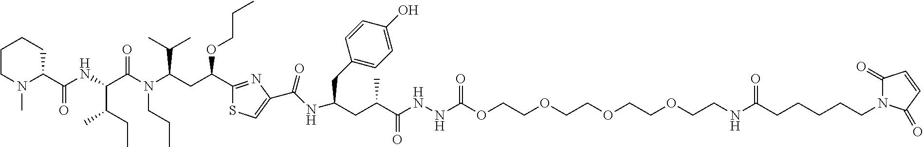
CN1CCCCC1C(NC(C(N(C(C(C)C)CC(C1=NC(C(NC(CC(C(NNC(OCCOCCOCCOCCNC(CCCCCN2C(=O)C=CC2=O)=O)=O)=O)C)CC2=CC=C(O)C=C2)=O)=CS1)OCCC)CCC)=O)C(C)CC)=O
